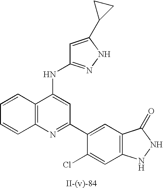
C1=C(C2CC2)NN=C1NC1=CC(C2=CC3=C(C=C2Cl)NNC3=O)=NC2=C1C=CC=C2
